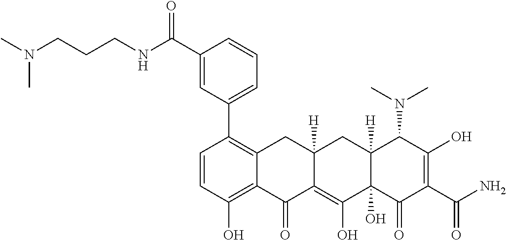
C1=CC(O)=C2C(=C1C1=CC=CC(C(NCCCN(C)C)=O)=C1)CC1([H])C(=C(O)C3(O)C([H])(C1)C(N(C)C)C(O)=C(C(=O)N)C3=O)C2=O
